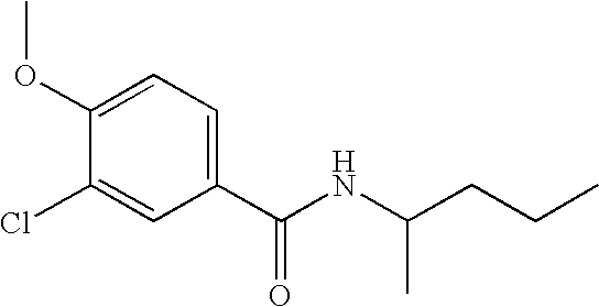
C1(C(NC(CCC)C)=O)=CC=C(OC)C(Cl)=C1
